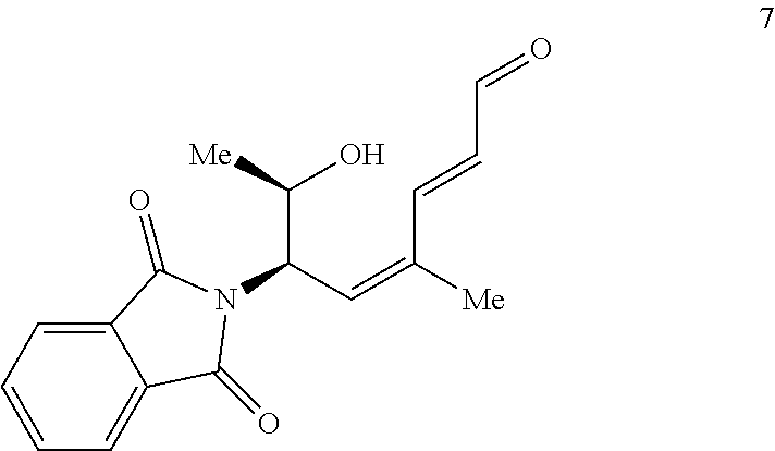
C(C(C=C(C=CC=O)[Me])N1C(=O)C2=CC=CC=C2C1=O)(O)[Me]
